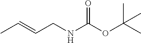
CC=CCNC(OC(C)(C)C)=O
